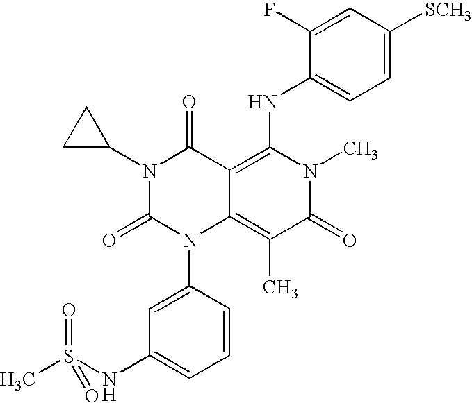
C1(NS(C)(=O)=O)=CC=CC(N2C3=C(C)C(=O)N(C)C(NC4=CC=C([SCH3])C=C4F)=C3C(=O)N(C3CC3)C2=O)=C1
